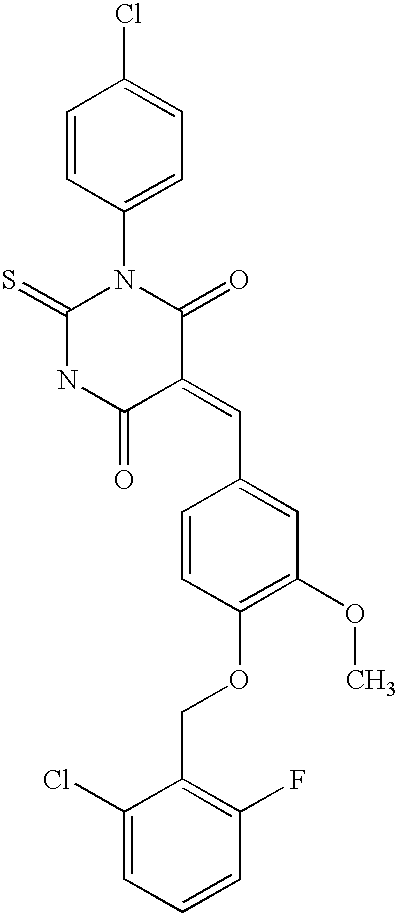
C1(N2C(=S)NC(=O)C(=CC3=CC(OC)=C(OCC4=C(F)C=CC=C4Cl)C=C3)C2=O)=CC=C(Cl)C=C1
